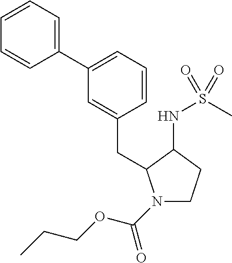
C1(C2=CC=CC(CC3N(C(OCCC)=O)CCC3NS(C)(=O)=O)=C2)=CC=CC=C1
